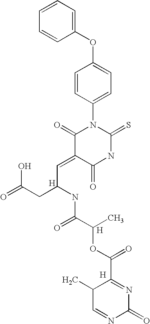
C1(OC2=CC=C(N3C(=O)C(=CC(CC(=O)O)NC(C(C)OC(=O)C4=NC(=O)N=CC4C)=O)C(=O)NC3=S)C=C2)=CC=CC=C1.[H].[H].[H]
